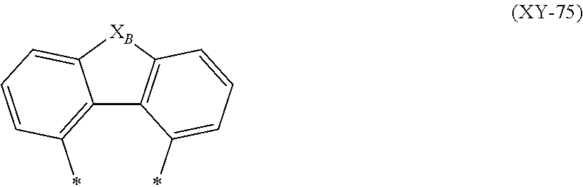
C12=C(*)C=CC=C1[XB]C1=C2C(*)=CC=C1
